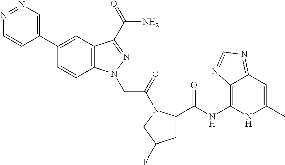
N1=NC=C(C2=CC3=C(C=C2)N(CC(=O)N2C(C(NC4=C5C(=NC=N5)C=C(C)N4)=O)CC(F)C2)N=C3C(N)=O)C=C1
